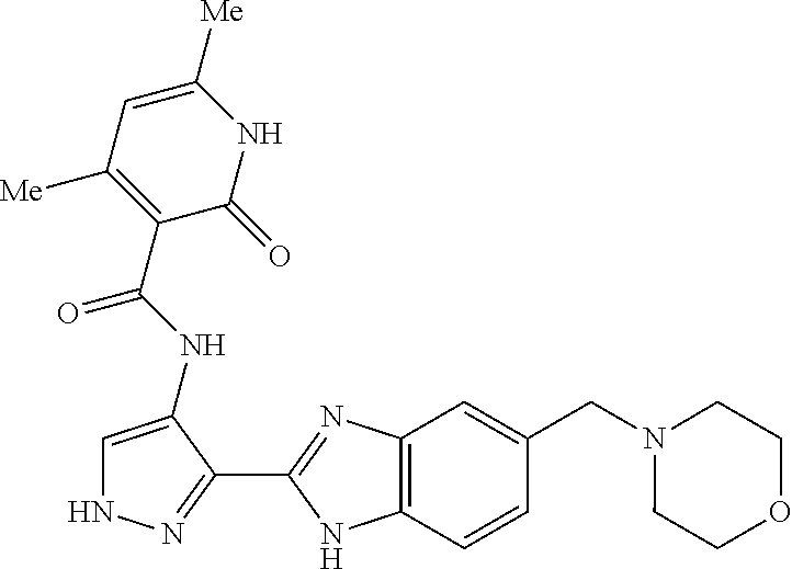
C12=C(C=CC(CN3CCOCC3)=C1)NC(C1=NNC=C1NC(=O)C1=C([Me])C=C([Me])NC1=O)=N2
